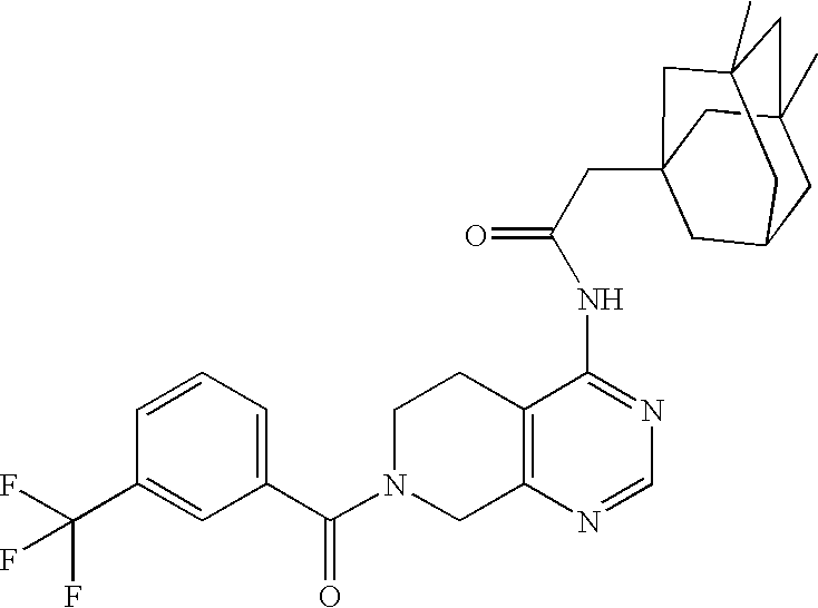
C1N(C(C2=CC=CC(C(F)(F)F)=C2)=O)CC2=C(C1)C(NC(=O)CC13CC4CC(C)(CC(C)(C1)C4)C3)=NC=N2
